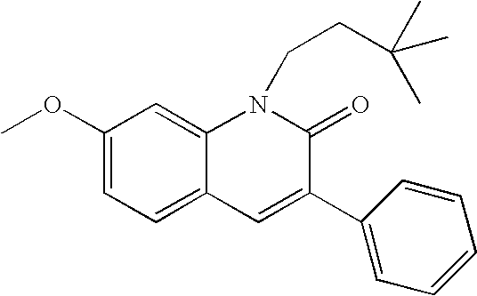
C1(OC)=CC=C2C(=C1)N(CCC(C)(C)C)C(=O)C(C1=CC=CC=C1)=C2
